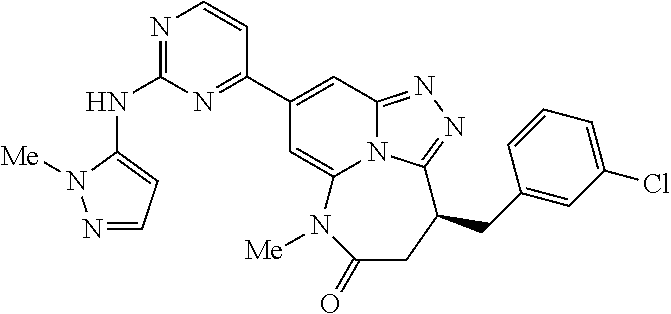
N1=C(NC2=CC=NN2[Me])N=C(C2=CC3=NN=C4N3C(=C2)N([Me])C(=O)CC4CC2=CC(Cl)=CC=C2)C=C1
